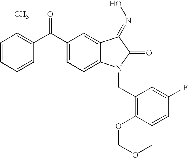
C1(C(C2=C(C)C=CC=C2)=O)=CC=C2C(=C1)C(=NO)C(=O)N2CC1=C2C(=CC(F)=C1)COCO2
